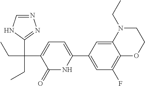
C1(C2=CC(F)=C3C(=C2)N(CC)CCO3)=CC=C(C(CC)(C2=NN=CN2)CC)C(=O)N1
